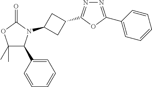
C1(N2C(C3=CC=CC=C3)C(C)(C)OC2=O)CC(C2=NN=C(C3=CC=CC=C3)O2)C1
